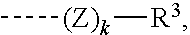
C[(Z)k][R3]
